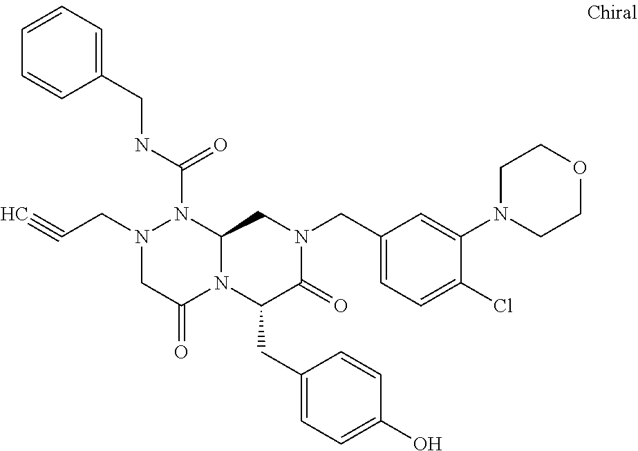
N(C(=O)N1N(CC#C)CC(=O)N2C1CN(CC1=CC=C(Cl)C(N3CCOCC3)=C1)C(=O)C2CC1=CC=C(O)C=C1)CC1=CC=CC=C1
